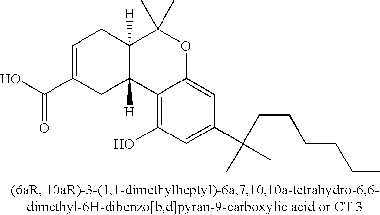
C1=C(C(O)=O)CC2([H])C([H])(C1)C(C)(C)OC1=CC(C(CCCCCC)(C)C)=CC(O)=C21
